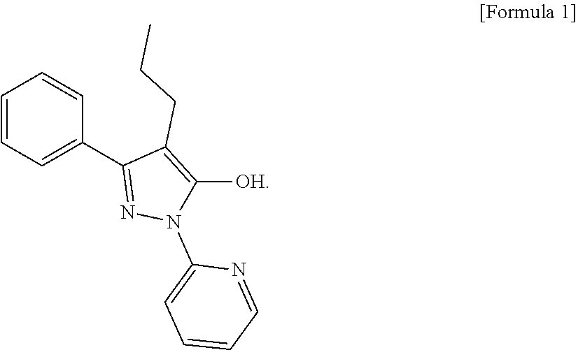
C1=CC=C(C2=NN(C3=CC=CC=N3)C([OH])=C2CCC)C=C1
